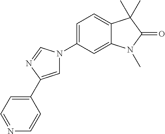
C1=C(N2C=C(C3=CC=NC=C3)N=C2)C=C2C(=C1)C(C)(C)C(=O)N2C
